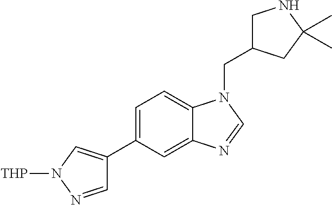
C1C(CN2C3=CC=C(C4=CN([THP])N=C4)C=C3N=C2)CC(C)(C)N1
